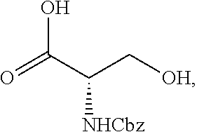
O=C(C(C[OH])[NHCbz])O
